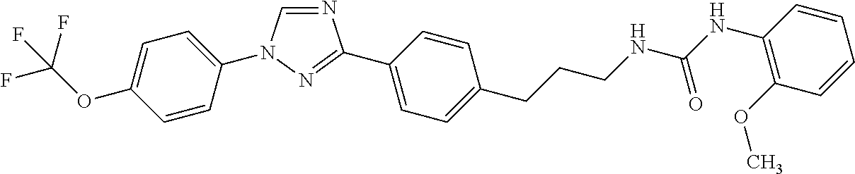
C1=C(OC(F)(F)F)C=CC(N2C=NC(C3=CC=C(CCCNC(NC4=C(OC)C=CC=C4)=O)C=C3)=N2)=C1
